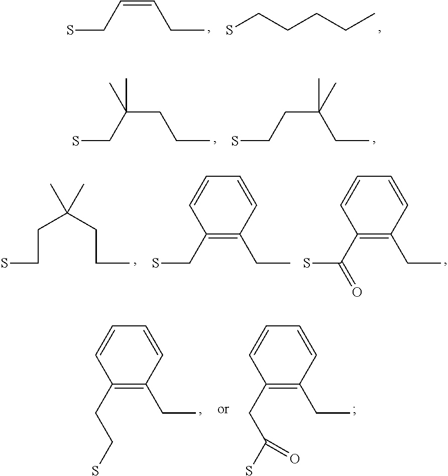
SCC=CCC.SCCCCC.SCC(CCC)(C)C.SCCC(CC)(C)C.SCCC(CCC)(C)C.SCC1=C(CC)C=CC=C1.SC(C1=C(CC)C=CC=C1)=O.C(C1=C(CC)C=CC=C1)CS.C(C1=C(CC)C=CC=C1)C(S)=O
